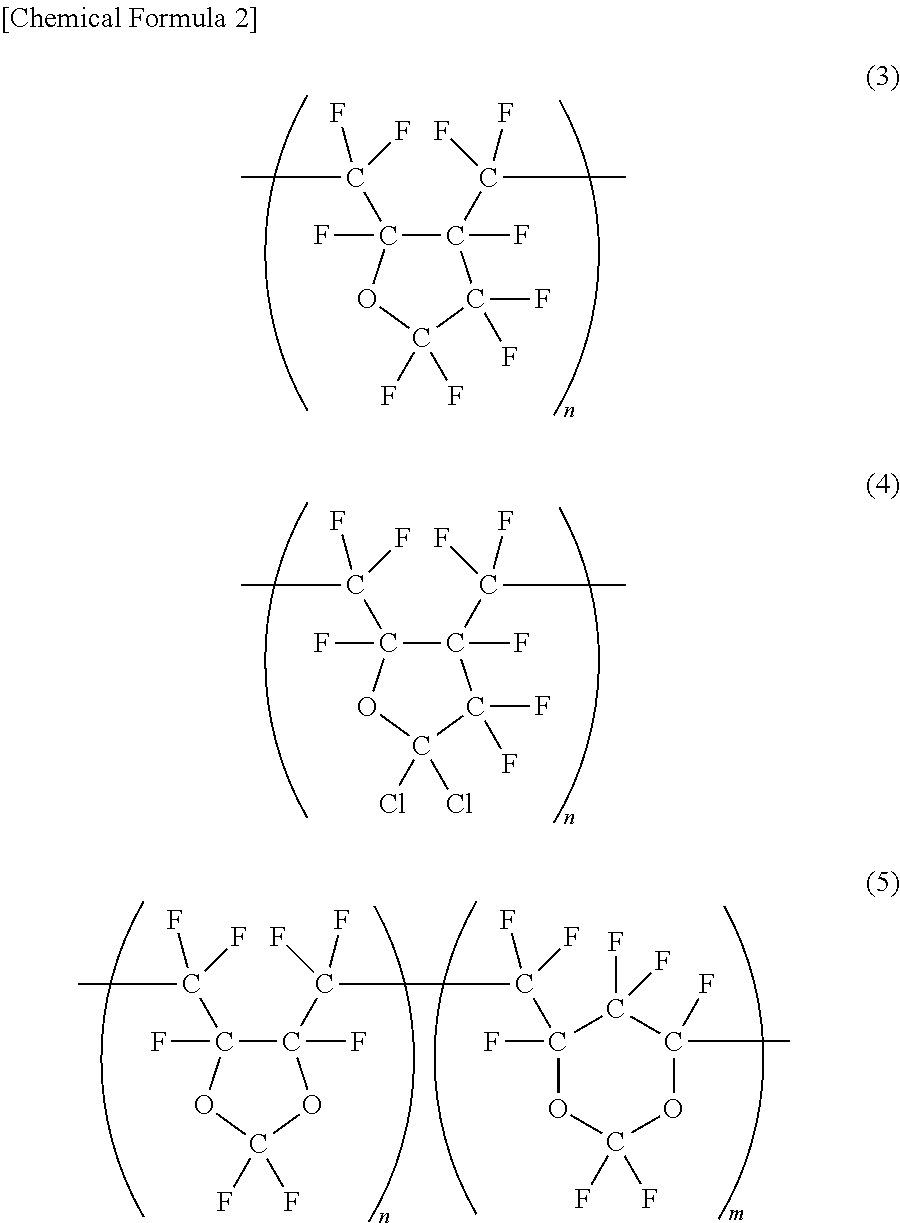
C1(C(C)(F)F)(F)C(C(C)(F)F)(F)OC(F)(F)C1(F)F.C1(C(C)(F)F)(F)C(C(C)(F)F)(F)OC(Cl)(Cl)C1(F)F.C1(C(F)(F)C(C2(F)OC(F)(F)OC(C)(F)C2(F)F)(F)F)(F)C(C(C)(F)F)(F)OC(F)(F)O1
